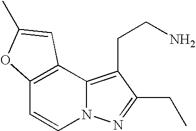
C12=C(C3=C(CCN)C(CC)=NN3C=C1)C=C(C)O2
